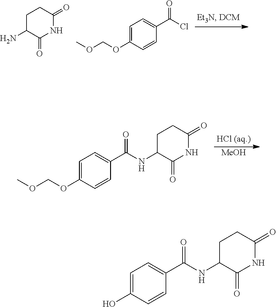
C1C(N)C(=O)NC(=O)C1.C1=C(OCOC)C=CC(C(Cl)=O)=C1.C1=C(O)C=CC(C(NC2C(=O)NC(=O)CC2)=O)=C1.C1=C(OCOC)C=CC(C(=O)NC2C(=O)NC(=O)CC2)=C1.[MeOH]
